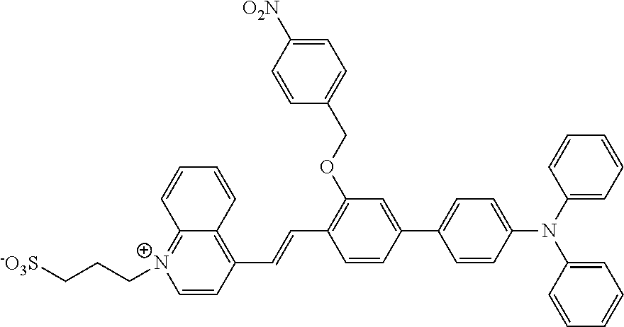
C1=CC(C2=CC=C(N(C3=CC=CC=C3)C3=CC=CC=C3)C=C2)=CC(OCC2=CC=C([O2N])C=C2)=C1C=CC1=C2C(=[N+](CCC[-O3S])C=C1)C=CC=C2
